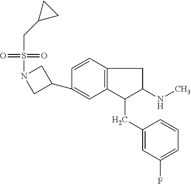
C1(C2=CC3=C(C=C2)CC(NC)C3CC2=CC(F)=CC=C2)CN(S(=O)(=O)CC2CC2)C1
